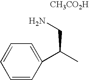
C1=CC(C(C)CN)=CC=C1.[CH3CO2H]
